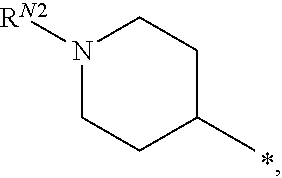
N1([RN2])CCC(C)CC1.*
